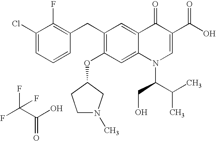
C1(Cl)=CC=CC(CC2=C(OC3CN(C)CC3)C=C3C(=C2)C(=O)C(C(O)=O)=CN3C(CO)C(C)C)=C1F.FC(C(O)=O)(F)F
